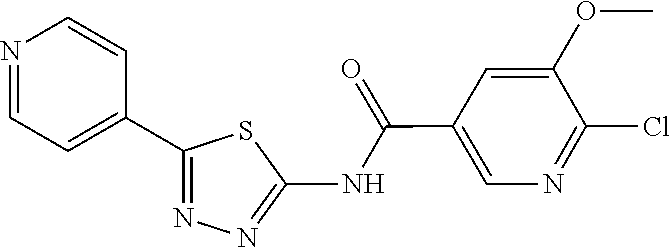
C1(C2=NN=C(NC(=O)C3=CN=C(Cl)C(OC)=C3)S2)=CC=NC=C1
